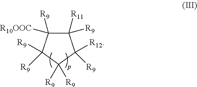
C1([R11])([R9])C([R10OOC])([R9])C([R9])([R9])C([R9])([R9])C1([R12])[R9]
